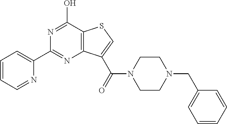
C1(C2=NC3=C(C(O)=N2)SC=C3C(N2CCN(CC3=CC=CC=C3)CC2)=O)=CC=CC=N1
